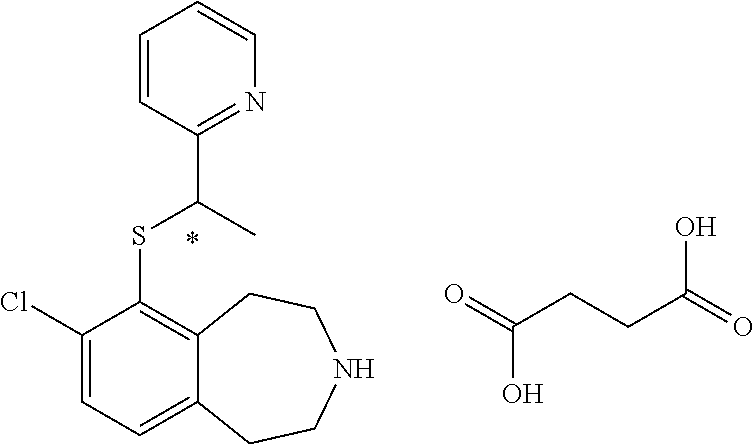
C1(Cl)=CC=C2C(=C1SC(C)C1=NC=CC=C1)CCNCC2.O=C(CCC(=O)O)O
